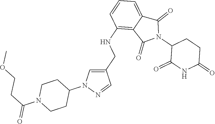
C1(NCC2=CN(C3CCN(C(CCOC)=O)CC3)N=C2)=C2C(=CC=C1)C(=O)N(C1C(=O)NC(=O)CC1)C2=O
